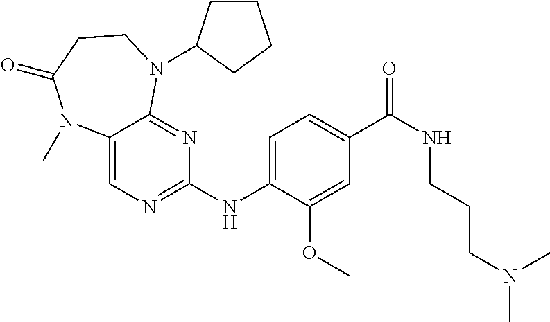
C1(NC2=NC=C3C(=N2)N(C2CCCC2)CCC(=O)N3C)=CC=C(C(NCCCN(C)C)=O)C=C1OC
